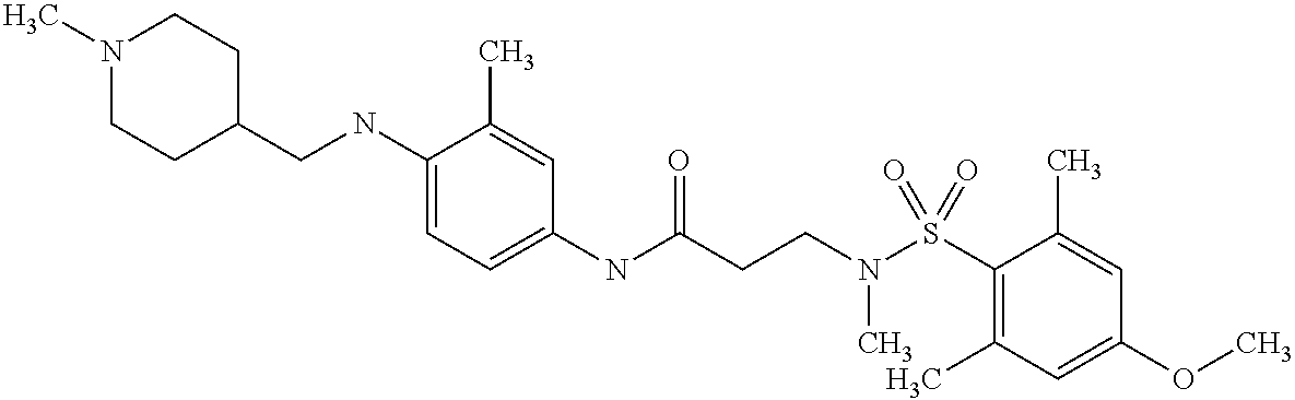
C1(NC(CCN(S(C2=C(C)C=C(OC)C=C2C)(=O)=O)C)=O)=CC=C(NCC2CCN(C)CC2)C(C)=C1
